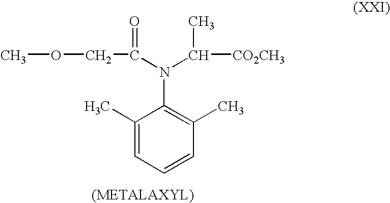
COCC(=O)N(C([CO2CH3])C)C1=C(C)C=CC=C1C
